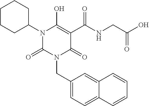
C(N1C(=O)C(C(NCC(O)=O)=O)=C(O)N(C2CCCCC2)C1=O)C1=CC=C2C(=C1)C=CC=C2
